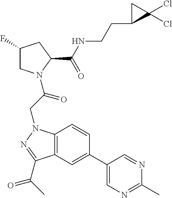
C(NC(C1CC(F)CN1C(CN1C2=C(C(C(C)=O)=N1)C=C(C1=CN=C(C)N=C1)C=C2)=O)=O)CC1C(Cl)(Cl)C1
